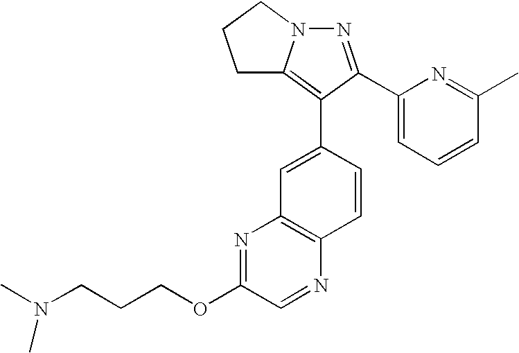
C1C2=C(C3=CC4=C(C=C3)N=CC(OCCCN(C)C)=N4)C(C3=CC=CC(C)=N3)=NN2CC1
